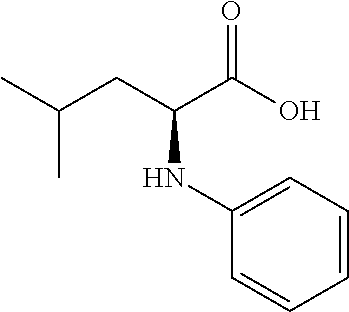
CC(CC(C(O)=O)NC1=CC=CC=C1)C
